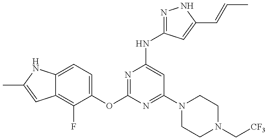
C12=C(F)C(OC3=NC(NC4=NNC(C=CC)=C4)=CC(N4CCN(C[CF3])CC4)=N3)=CC=C1NC(C)=C2
